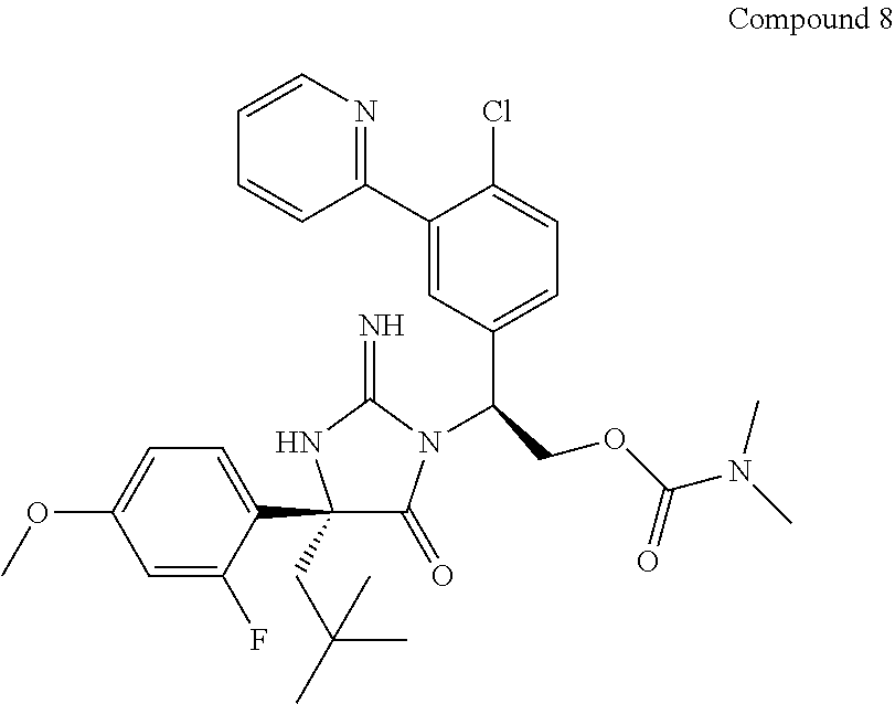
C1(C2=CC=C(OC)C=C2F)(CC(C)(C)C)C(=O)N(C(COC(N(C)C)=O)C2=CC=C(Cl)C(C3=NC=CC=C3)=C2)C(=N)N1
